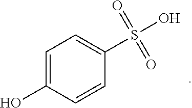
C1=C(O)C=CC(S(=O)(=O)O)=C1
